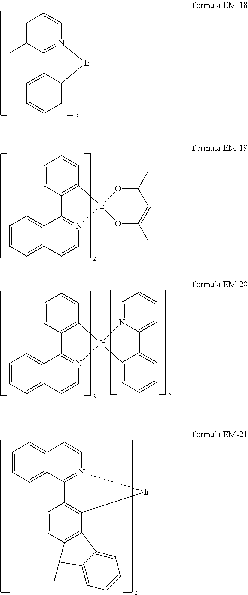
C1=C(C)C2=N(C=C1)[Ir]C1=CC=CC=C21.C1=CC2=C(C=C1)[Ir]1(N3=C2C2=CC=CC=C2C=C3)OC(C)=CC(C)=O1.C1=CC2=C(C=C1)[Ir]1(N3=C2C2=CC=CC=C2C=C3)N2=CC=CC=C2C2=CC=CC=C21.C1=CC=C2C(=C1)C=CN1=C2C2=C(C3=C(C=C2)C(C)(C)C2=CC=CC=C32)[Ir]1
